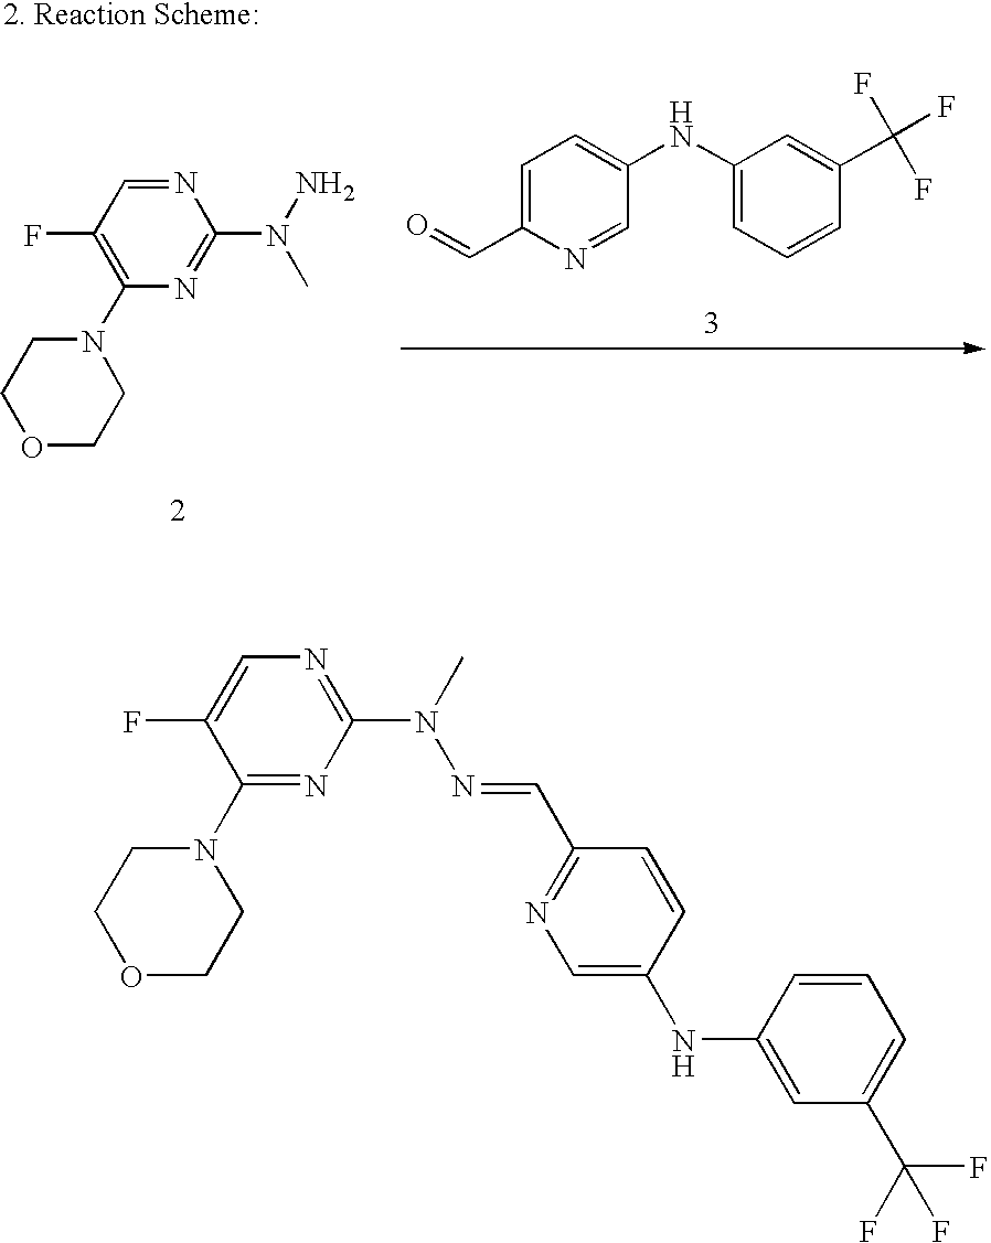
N1(C2=C(F)C=NC(N(N)C)=N2)CCOCC1.C1=C(C=O)N=CC(NC2=CC=CC(C(F)(F)F)=C2)=C1.O1CCN(C2=NC(N(C)N=CC3=NC=C(NC4=CC(C(F)(F)F)=CC=C4)C=C3)=NC=C2F)CC1
